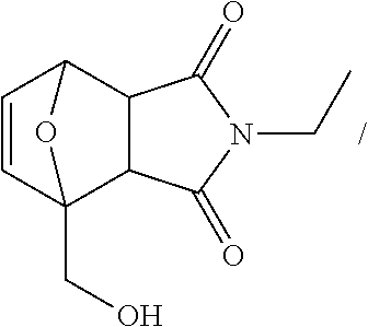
C1=CC2(CO)C3C(C1O2)C(=O)N(CC)C3=O.[/]
